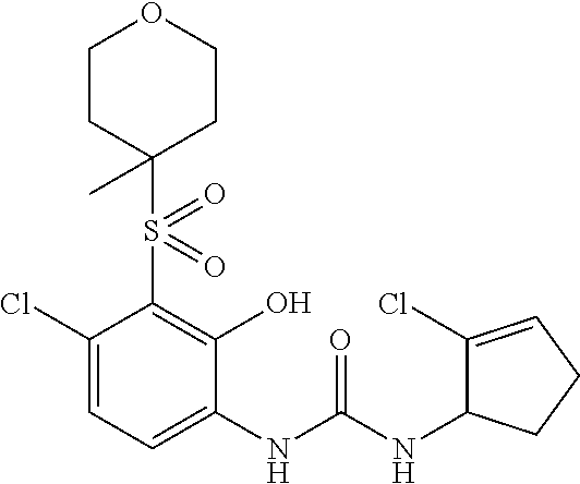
C1(Cl)=CC=C(NC(NC2C(Cl)=CCC2)=O)C(O)=C1S(=O)(=O)C1(C)CCOCC1
